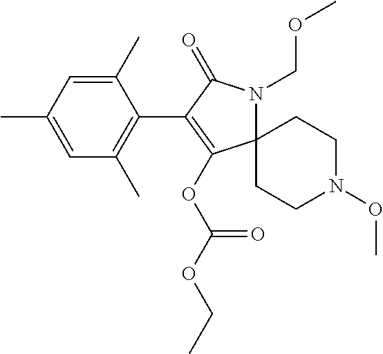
C12(N(COC)C(=O)C(C3=C(C)C=C(C)C=C3C)=C1OC(OCC)=O)CCN(OC)CC2
